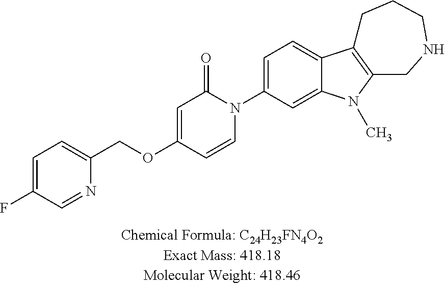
C1=C(F)C=NC(COC2=CC(=O)N(C3=CC=C4C(=C3)N(C)C3=C4CCCNC3)C=C2)=C1
